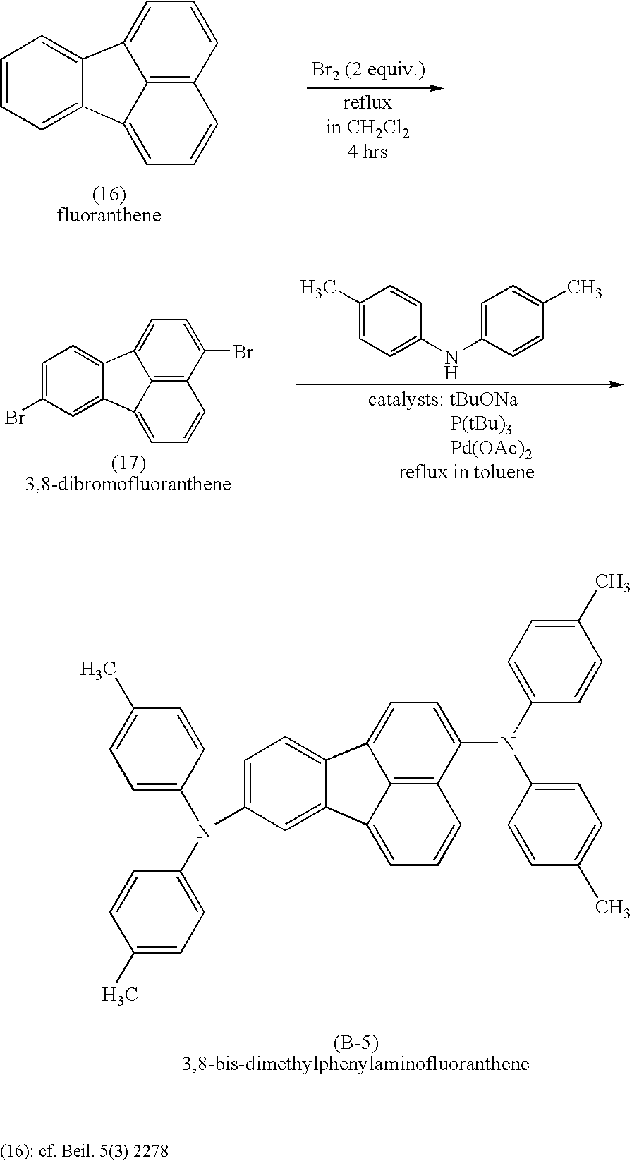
C1=CC=C2C(=C1)C1=CC=CC3=C1C2=CC=C3.C1=C(Br)C=C2C(=C1)C1=CC=C(Br)C3=C1C2=CC=C3.C1(C)=CC=C(NC2=CC=C(C)C=C2)C=C1.C1=C(N(C2=CC=C(C)C=C2)C2=CC=C(C)C=C2)C=C2C(=C1)C1=CC=C(N(C3=CC=C(C)C=C3)C3=CC=C(C)C=C3)C3=C1C2=CC=C3
